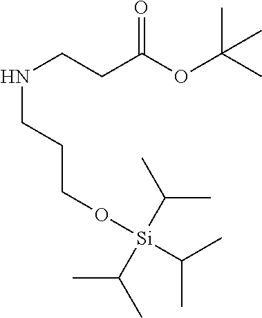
N(CCC(OC(C)(C)C)=O)CCCO[Si](C(C)C)(C(C)C)C(C)C
